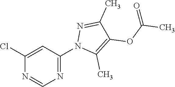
N1=C(N2C(C)=C(OC(C)=O)C(C)=N2)C=C(Cl)N=C1
